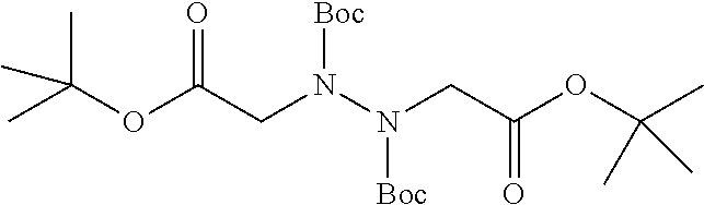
CC(OC(CN(N(CC(OC(C)(C)C)=O)[Boc])[Boc])=O)(C)C
